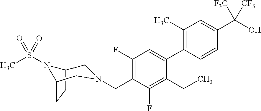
C1(C)=C(C2=CC(F)=C(CN3CC4CCC(N4S(C)(=O)=O)C3)C(F)=C2CC)C=CC(C(O)([F3C])[CF3])=C1
